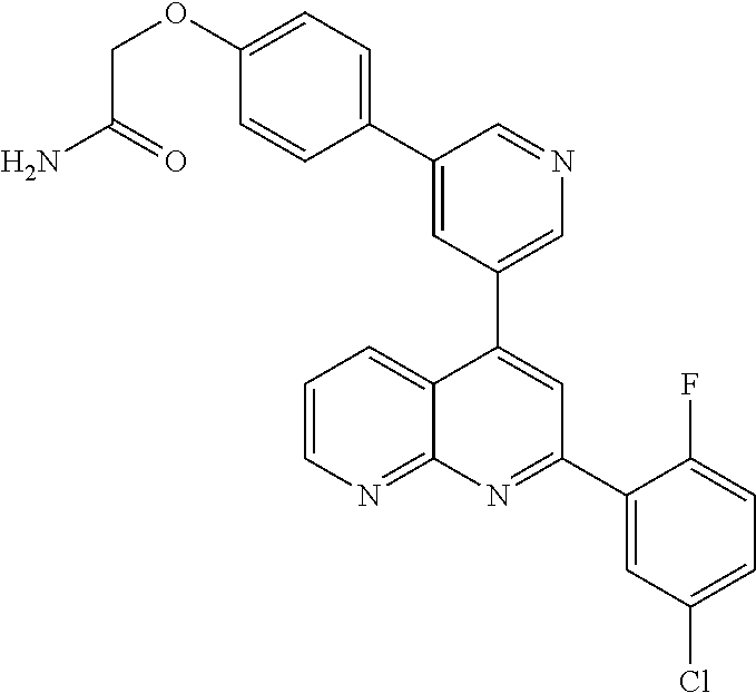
C1=C(C2=CC=C(OCC(N)=O)C=C2)C=NC=C1C1=CC(C2=CC(Cl)=CC=C2F)=NC2=NC=CC=C12
